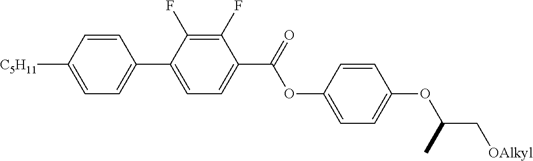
C1(F)=C(F)C(C2=CC=C([C5H11])C=C2)=CC=C1C(OC1=CC=C(OC(C[OAlkyl])C)C=C1)=O
